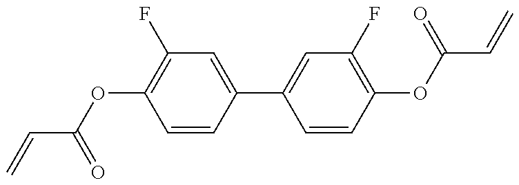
C(=C)C(OC1=C(F)C=C(C2=CC(F)=C(OC(C=C)=O)C=C2)C=C1)=O
